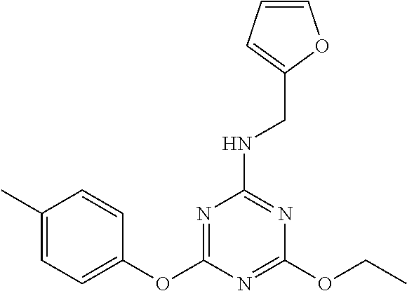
O(C1=CC=C(C)C=C1)C1=NC(NCC2=CC=CO2)=NC(OCC)=N1
